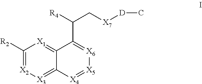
C1([R2])=[X2][X3]=C2C(=[X1]1)C(C([R4])C[X7][D]C)=[X6][X5]=[X4]2
